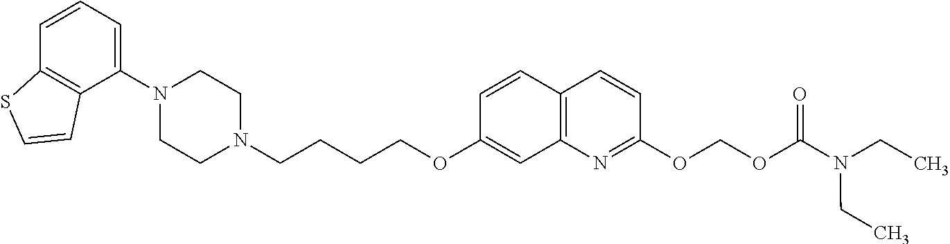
C1(N2CCN(CCCCOC3=CC4=C(C=C3)C=CC(OCOC(N(CC)CC)=O)=N4)CC2)=CC=CC2=C1C=CS2
